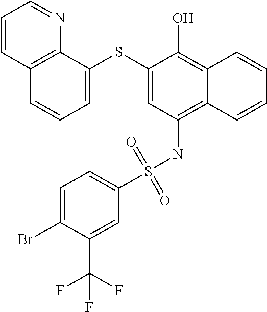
C1=C(SC2=CC(NS(C3=CC=C(Br)C(C(F)(F)F)=C3)(=O)=O)=C3C(=C2O)C=CC=C3)C2=C(C=C1)C=CC=N2
